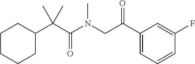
C1CC(C(C(N(CC(C2=CC=CC(F)=C2)=O)C)=O)(C)C)CCC1
